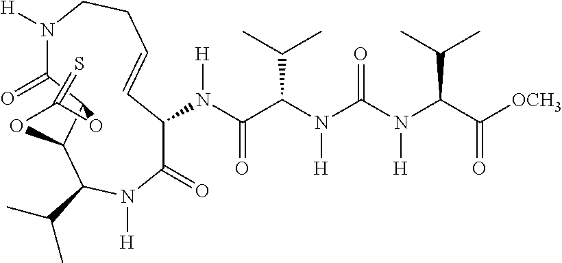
N1([H])C(=O)C2C(C(C(C)C)N([H])C(=O)C(N(C(C(N(C(N(C(C([OCH3])=O)C(C)C)[H])=O)[H])C(C)C)=O)[H])C=CCC1)OC(=S)O2
